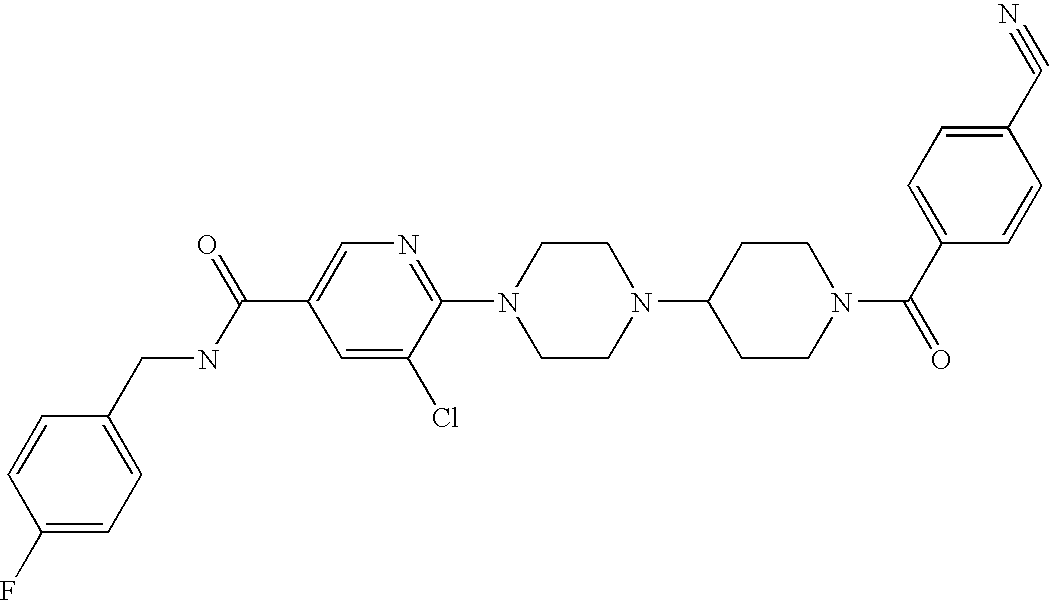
C1(C#N)=CC=C(C(N2CCC(N3CCN(C4=NC=C(C(NCC5=CC=C(F)C=C5)=O)C=C4Cl)CC3)CC2)=O)C=C1
